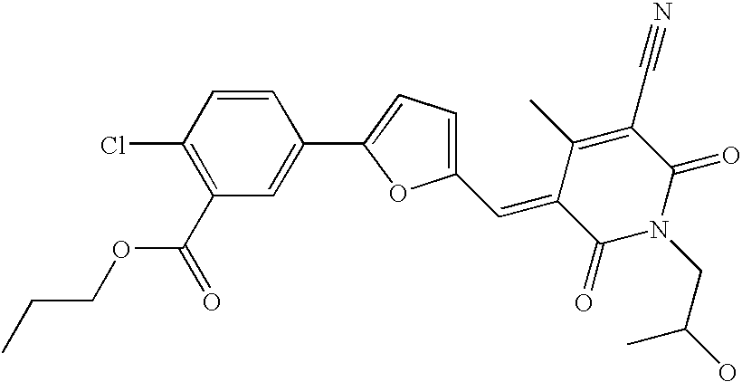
C1=CC(Cl)=C(C(=O)OCCC)C=C1C1=CC=C(C=C2C(C)=C(C#N)C(=O)N(CC(O)C)C2=O)O1
